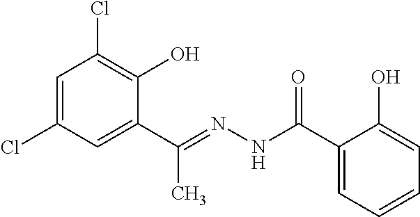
C1=C(Cl)C=C(C(=NNC(C2=CC=CC=C2O)=O)C)C(O)=C1Cl
